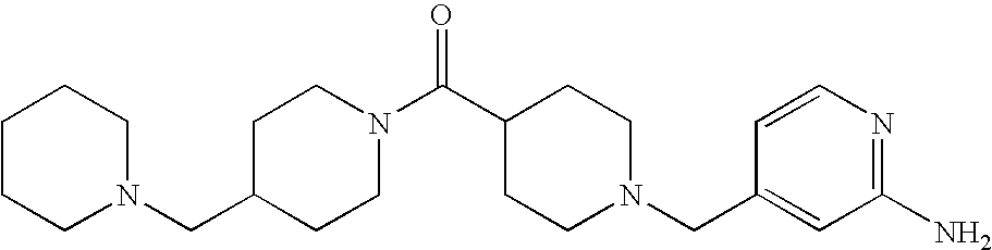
C1CCN(CC2CCN(C(C3CCN(CC4=CC(N)=NC=C4)CC3)=O)CC2)CC1
